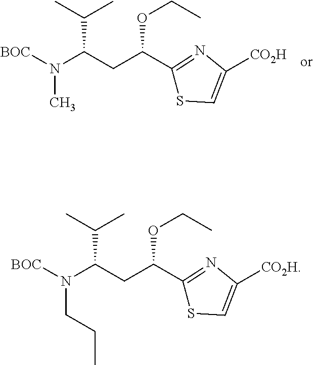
[BOC]N(C(CC(C1=NC([CO2H])=CS1)OCC)C(C)C)C.[BOC]N(C(CC(C1=NC([CO2H])=CS1)OCC)C(C)C)CCC
